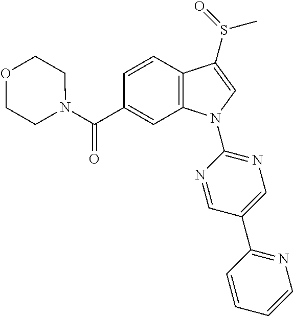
C(C1=CC2=C(C=C1)C(S(C)=O)=CN2C1=NC=C(C2=NC=CC=C2)C=N1)(=O)N1CCOCC1
